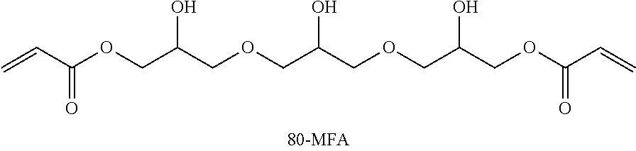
C=CC(OCC(COCC(COCC(COC(=O)C=C)O)O)O)=O
